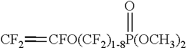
[CFO(CF2)1-8P(OCH3)2](=[CF2])=O
